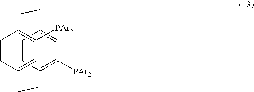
C1=CC2=C([PAr2])C=C1CCC1=C([PAr2])C=C(C=C1)CC2
